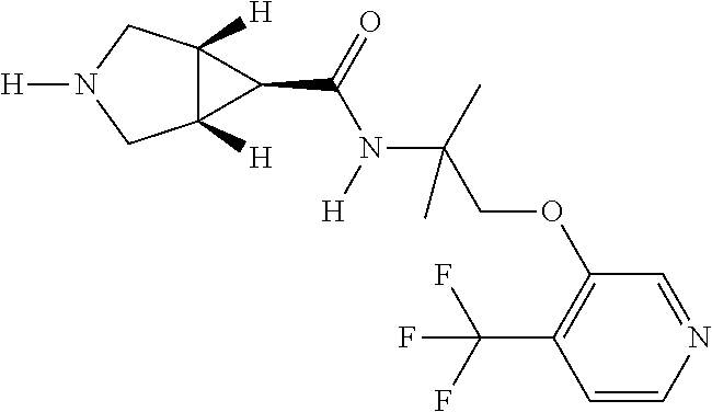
C12([H])C([H])(CN([H])C1)C2C(N(C(COC1=C(C(F)(F)F)C=CN=C1)(C)C)[H])=O
